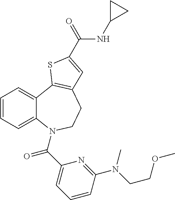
C1=CC=C2C(=C1)C1=C(CCN2C(C2=CC=CC(N(CCOC)C)=N2)=O)C=C(C(=O)NC2CC2)S1
